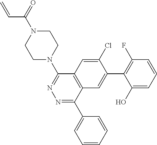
C1N(C2=NN=C(C3=CC=CC=C3)C3=C2C=C(Cl)C(C2=C(F)C=CC=C2O)=C3)CCN(C(=O)C=C)C1
